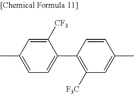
C1(C2=C([F3C])C=C(C)C=C2)=CC=C(C)C=C1[CF3]
